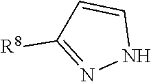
C1=CC([R8])=NN1
